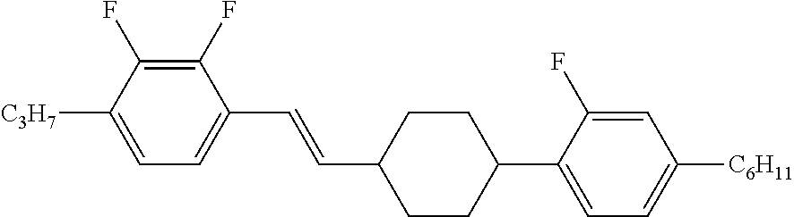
C1(F)=C(F)C([C3H7])=CC=C1C=CC1CCC(C2=CC=C([C6H11])C=C2F)CC1
